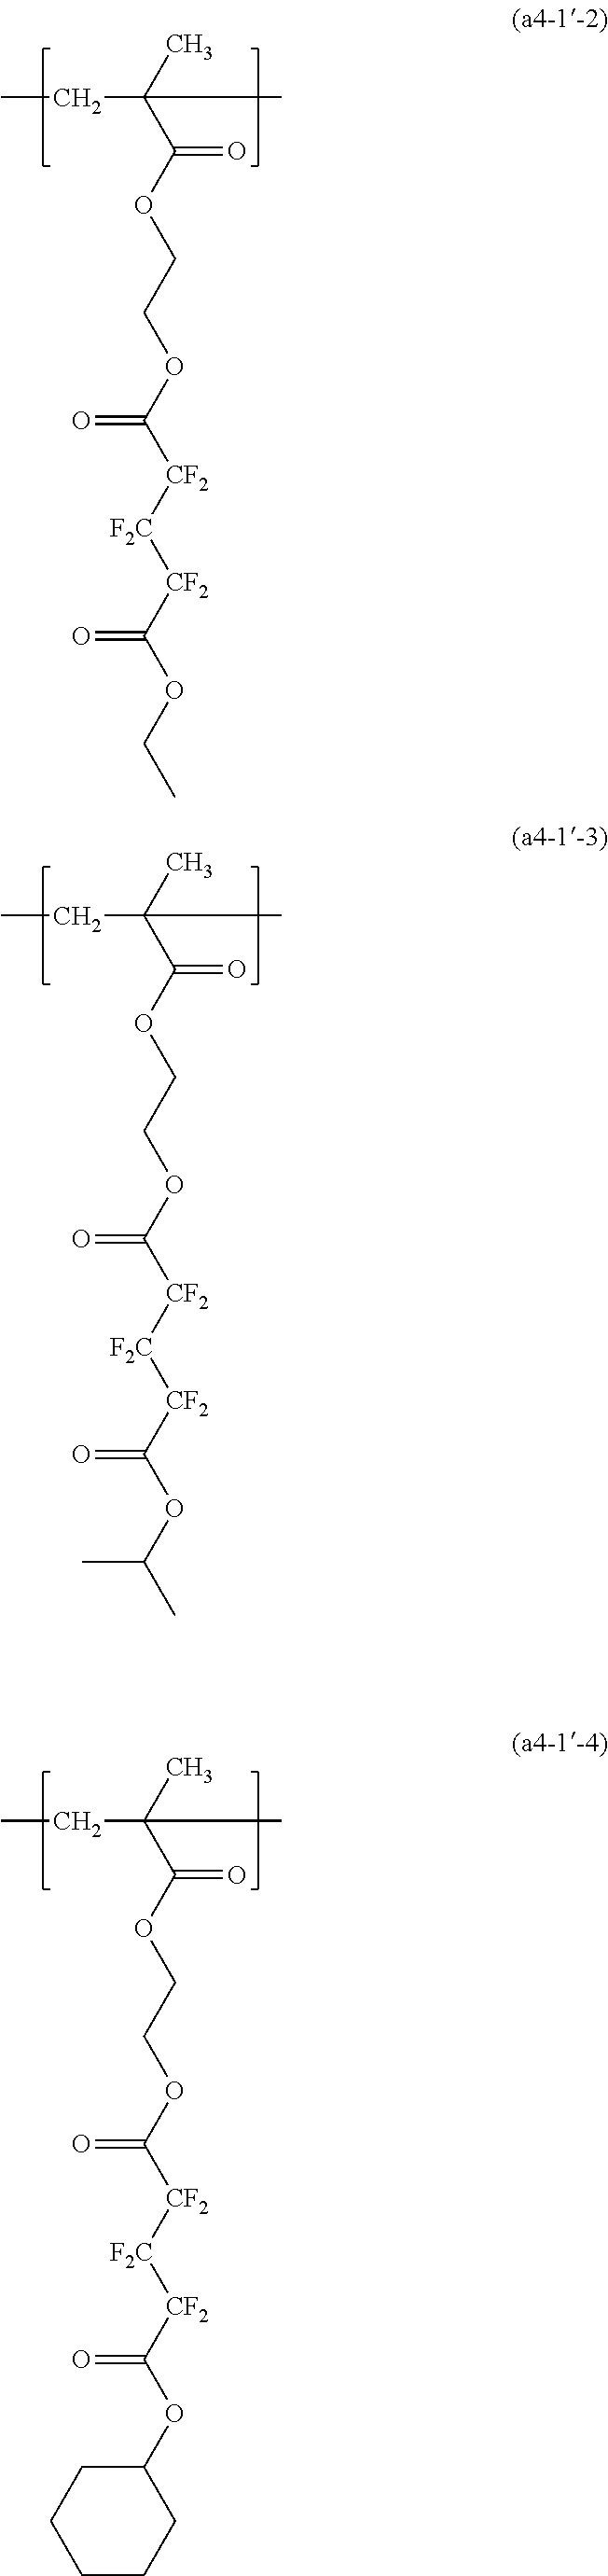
C(C(C)(C(OCCOC([CF2][F2C][CF2]C(OCC)=O)=O)=O)C)C.C(C(C)(C(OCCOC([CF2][F2C][CF2]C(OC(C)C)=O)=O)=O)C)C.C(C(C)(C(OCCOC([CF2][F2C][CF2]C(OC1CCCCC1)=O)=O)=O)C)C
